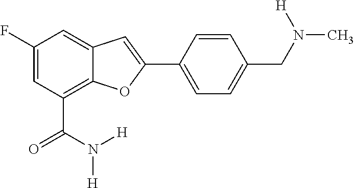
C1(F)=CC(C(=O)N([H])[H])=C2C(=C1)C=C(C1=CC=C(CN(C)[H])C=C1)O2
